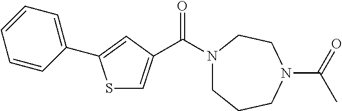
S1C=C(C(N2CCCN(C(=O)C)CC2)=O)C=C1C1=CC=CC=C1
